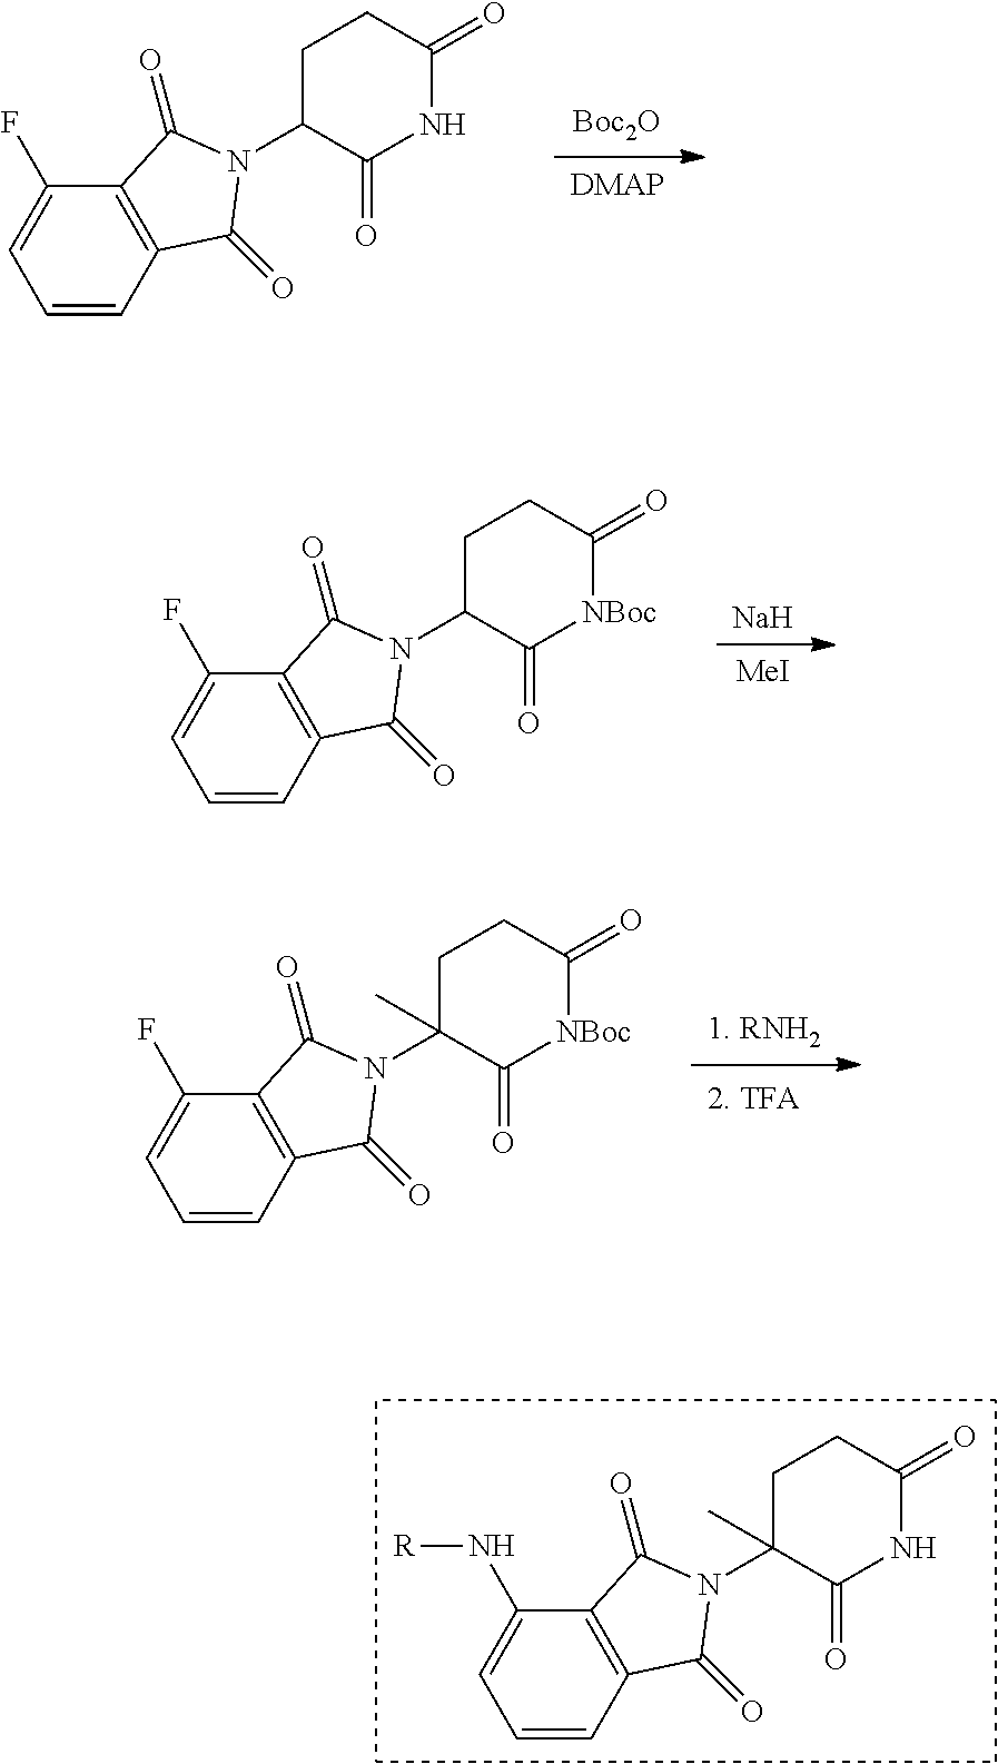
C1=CC2=C(C(N[R])=C1)C(=O)N(C1(C)C(=O)NC(=O)CC1)C2=O.[Boc2O].[DMAP].C1=CC2=C(C(F)=C1)C(=O)N(C1C(=O)NC(=O)CC1)C2=O.C1=CC2=C(C(F)=C1)C(=O)N(C1C(=O)[NBoc]C(=O)CC1)C2=O.[Na].[MeI].C1=CC2=C(C(F)=C1)C(=O)N(C1(C)C(=O)[NBoc]C(=O)CC1)C2=O
